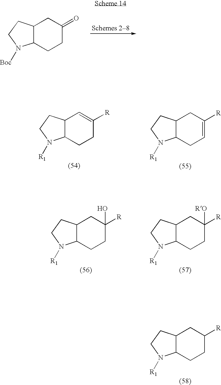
C12C(CCN1[Boc])CC(=O)CC2.C12C(CCN1[R1])CC([R])CC2.C12C(CCN1[R1])CC([R])=CC2.C12C(CCN1[R1])C=C([R])CC2.C12C(CCN1[R1])CC([R])(O)CC2.C12C(CCN1[R1])CC([RO])([R])CC2
